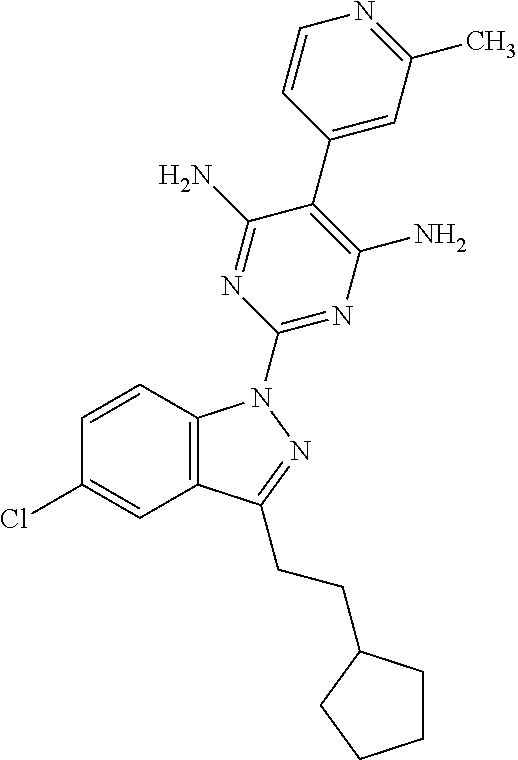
C1=CC2=C(C=C1Cl)C(CCC1CCCC1)=NN2C1=NC(N)=C(C2=CC(C)=NC=C2)C(N)=N1
